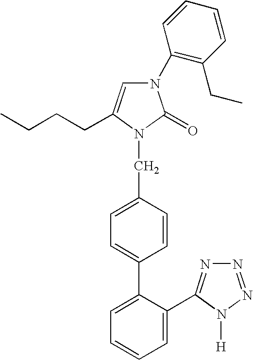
C1=CC=CC(N2C=C(CCCC)N(CC3=CC=C(C4=CC=CC=C4C4=NN=NN4[H])C=C3)C2=O)=C1CC
